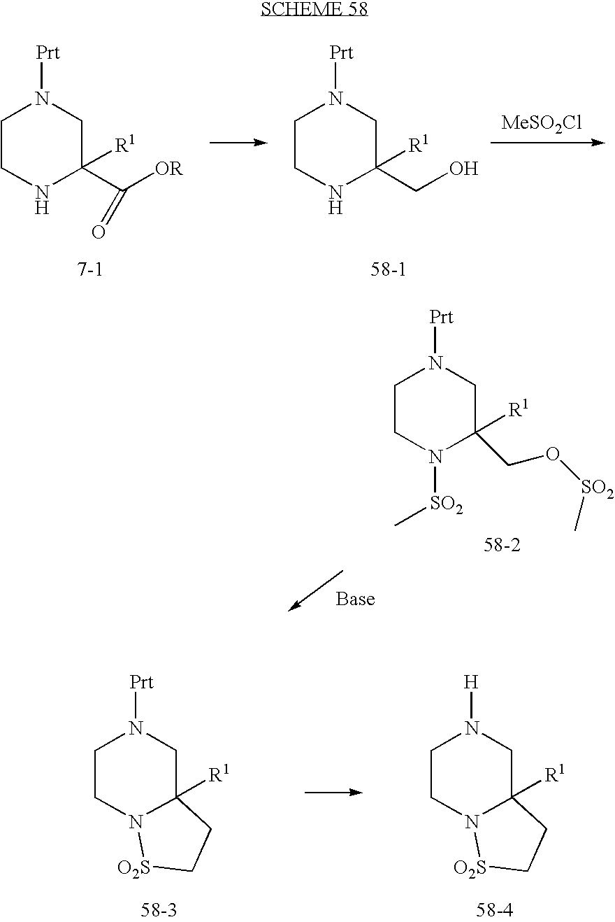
C1CN([SO2]C)C(CO[SO2]C)([R1])CN1[Prt].C1CN2C([R1])(CN1[Prt])CC[O2S]2.C1CN2C([R1])(CN1[H])CC[O2S]2.C1CNC(C([OR])=O)([R1])CN1[Prt].C1CNC(CO)([R1])CN1[Prt].[MeSO2Cl]
